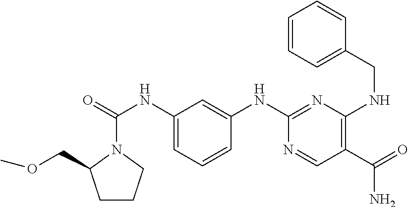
C1=C(NC(N2C(COC)CCC2)=O)C=C(NC2=NC(NCC3=CC=CC=C3)=C(C(N)=O)C=N2)C=C1
